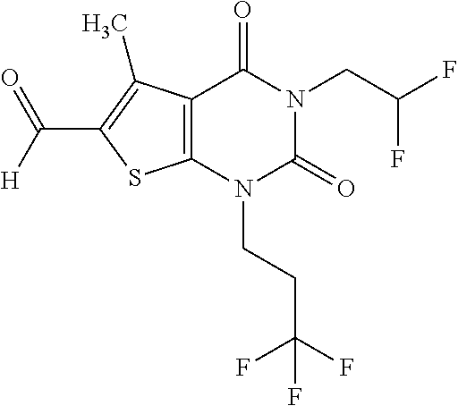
C12=C(N(CCC(F)(F)F)C(=O)N(CC(F)F)C1=O)SC(C([H])=O)=C2C
